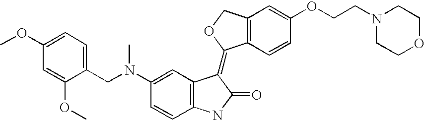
C12=C(C=CC(OCCN3CCOCC3)=C1)C(=C1C3=C(C=CC(N(CC4=CC=C(OC)C=C4OC)C)=C3)NC1=O)OC2
